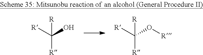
[R]C([R])(O)[R].[R]C([R])(O[R])[R]
